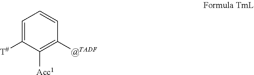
C1=C([T#])C([Acc1])=C([@TADF])C=C1
